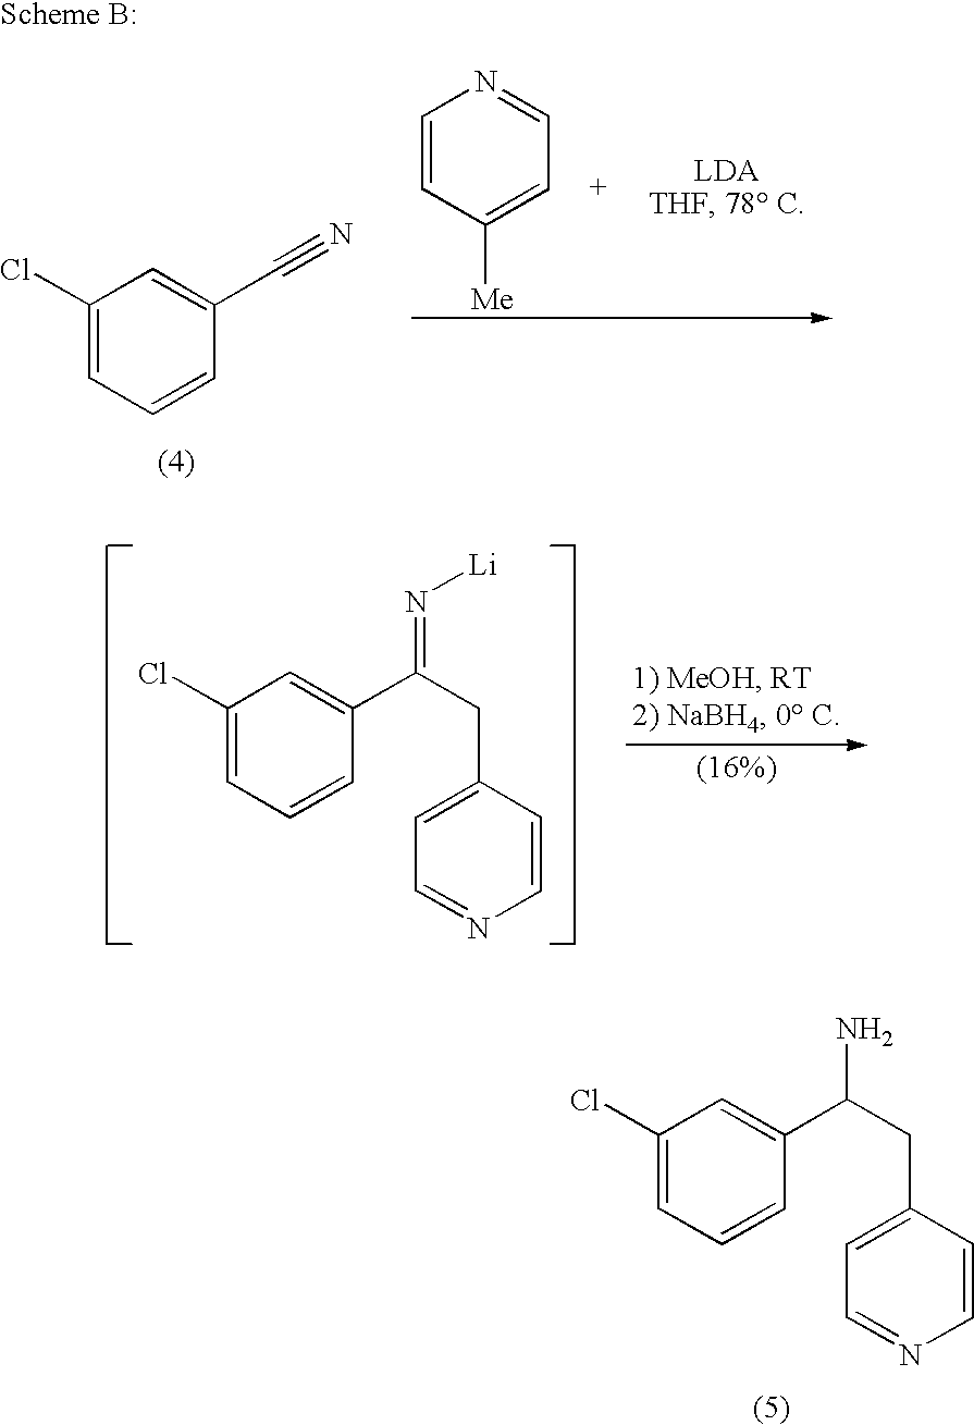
C1(Cl)=CC=CC(C(CC2=CC=NC=C2)N)=C1.C1=CC([Me])=CC=N1.C1(Cl)=CC=CC(C#N)=C1.C1(Cl)=CC=CC(C(CC2=CC=NC=C2)=N[Li])=C1
